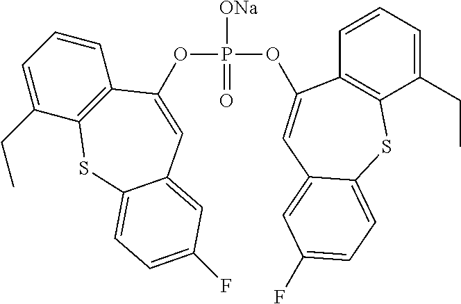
P([ONa])(=O)(OC1=CC2=CC(F)=CC=C2SC2=C1C=CC=C2CC)OC1=CC2=CC(F)=CC=C2SC2=C1C=CC=C2CC
